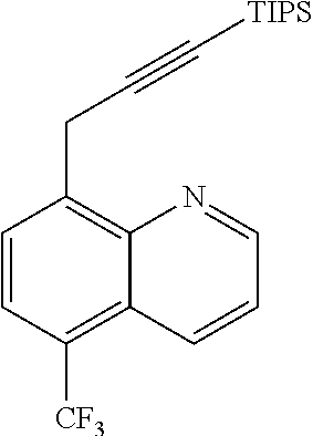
C1=CC([CF3])=C2C(=C1CC#C[TIPS])N=CC=C2
